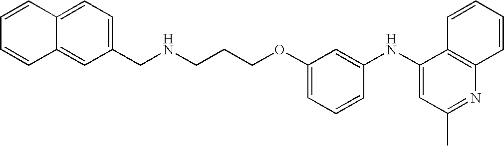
C(CCOC1=CC=CC(NC2=CC(C)=NC3=C2C=CC=C3)=C1)NCC1=CC=C2C(=C1)C=CC=C2
